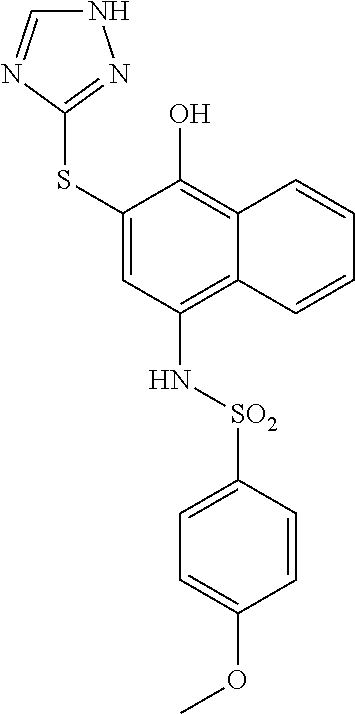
C1(SC2=NNC=N2)=CC(N[SO2]C2=CC=C(OC)C=C2)=C2C(=C1O)C=CC=C2
